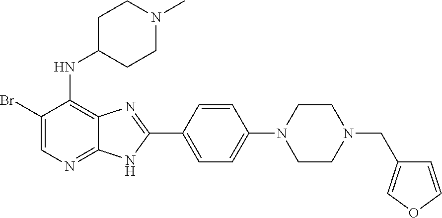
C1(Br)=CN=C2C(=C1NC1CCN(C)CC1)N=C(C1=CC=C(N3CCN(CC4=COC=C4)CC3)C=C1)N2
